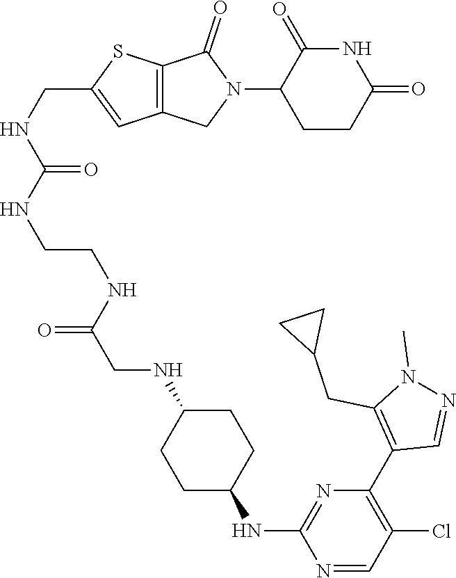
C1CC(=O)NC(=O)C1N1C(=O)C2=C(C1)C=C(CNC(NCCNC(=O)CNC1CCC(NC3=NC(C4=C(CC5CC5)N(C)N=C4)=C(Cl)C=N3)CC1)=O)S2
